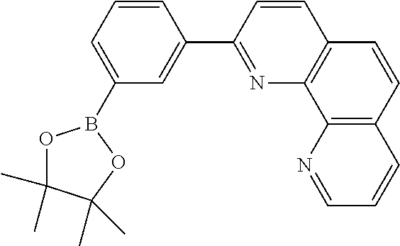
O1C(C)(C)C(C)(C)OB1C1=CC=CC(C2=NC3=C(C=C2)C=CC2=C3N=CC=C2)=C1
